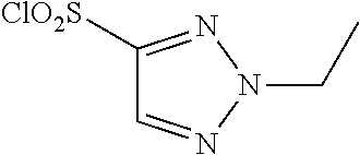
[ClO2S]C1=NN(CC)N=C1
